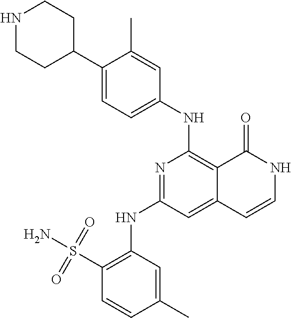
N1C=CC2=CC(NC3=C(S(N)(=O)=O)C=CC(C)=C3)=NC(NC3=CC=C(C4CCNCC4)C(C)=C3)=C2C1=O
